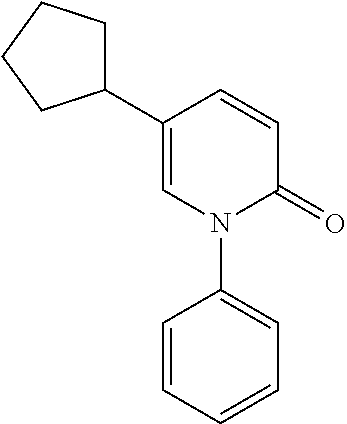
C1=CC(C2CCCC2)=CN(C2=CC=CC=C2)C1=O
